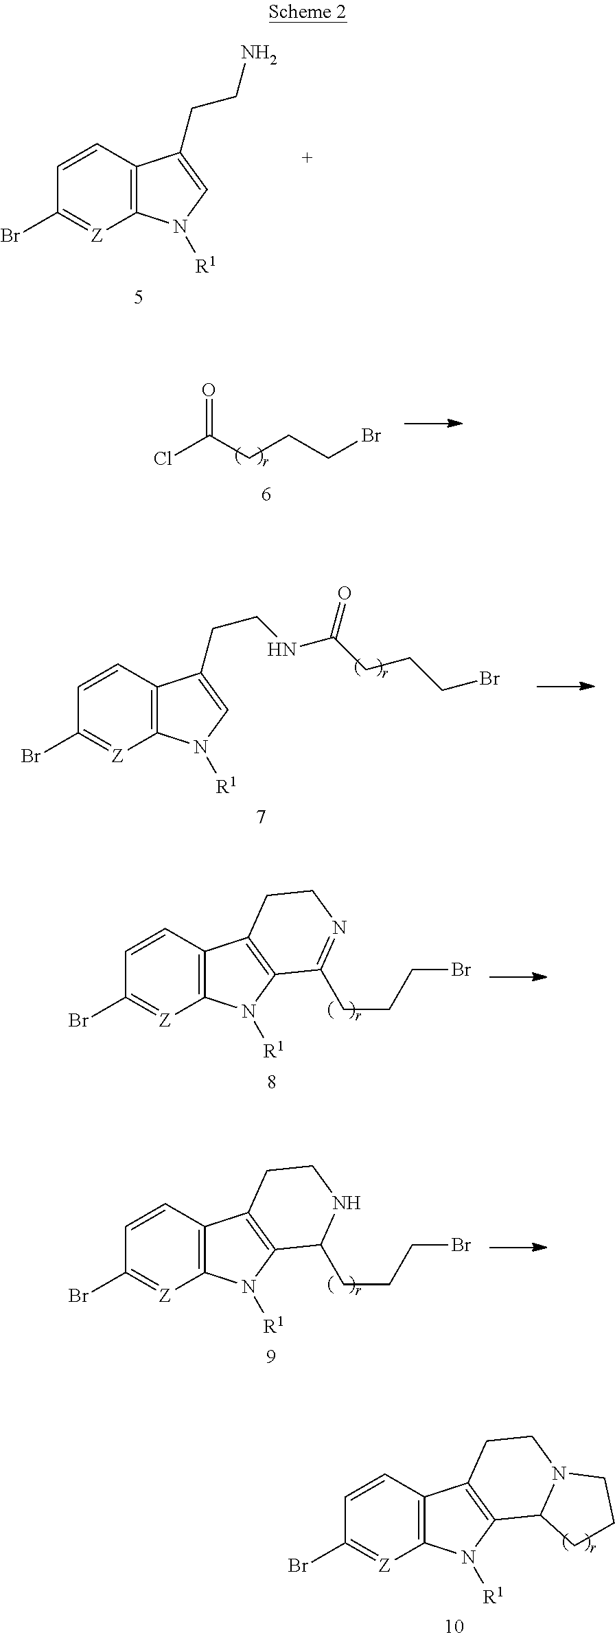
C1=CC(Br)=[Z]C2=C1C(CCN)=CN2[R1].ClC(CCCBr)=O.C1=CC(Br)=[Z]C2=C1C(CCNC(CCCBr)=O)=CN2[R1].C1=CC(Br)=[Z]C2=C1C1=C(N2[R1])C(CCCBr)=NCC1.C1=CC(Br)=[Z]C2=C1C1=C(N2[R1])C(CCCBr)NCC1.C1=CC(Br)=[Z]C2=C1C1=C(N2[R1])C2N(CC1)CCC2
